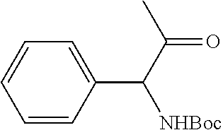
C1=CC=C(C(C(=O)C)[NHBoc])C=C1
